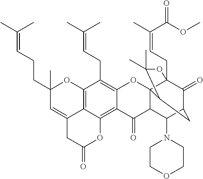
C12=C3C(=CC(CCC=C(C)C)(C)O1)CC(=O)OC3=C1C(=C2CC=C(C)C)OC23C4(CC=C(C)C(OC)=O)C(=O)C(CC2C(C)(C)O4)C(N2CCOCC2)C3C1=O
